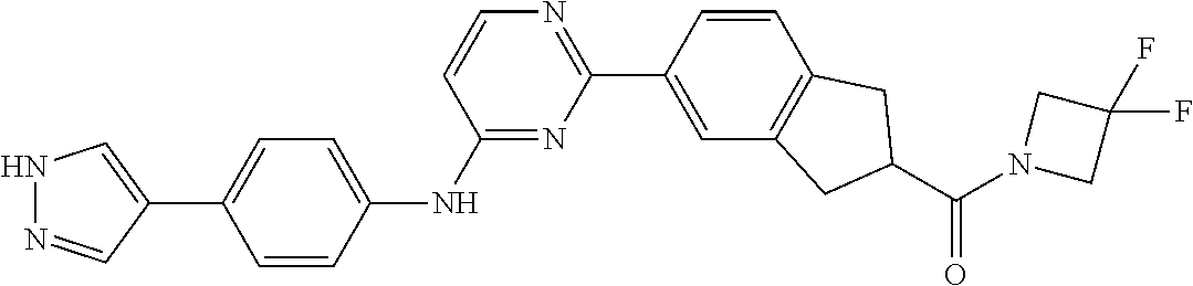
N1=C(NC2=CC=C(C3=CNN=C3)C=C2)C=CN=C1C1=CC2=C(C=C1)CC(C(=O)N1CC(F)(F)C1)C2
